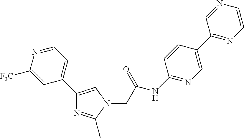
C1=NC=CN=C1C1=CN=C(NC(CN2C=C(C3=CC=NC([F3C])=C3)N=C2C)=O)C=C1
